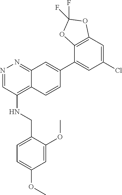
N1=CC(NCC2=CC=C(OC)C=C2OC)=C2C(=N1)C=C(C1=CC(Cl)=CC3=C1OC(F)(F)O3)C=C2
